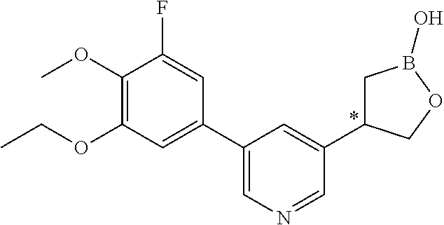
C1(OC)=C(OCC)C=C(C2=CN=CC(C3CB(O)OC3)=C2)C=C1F
